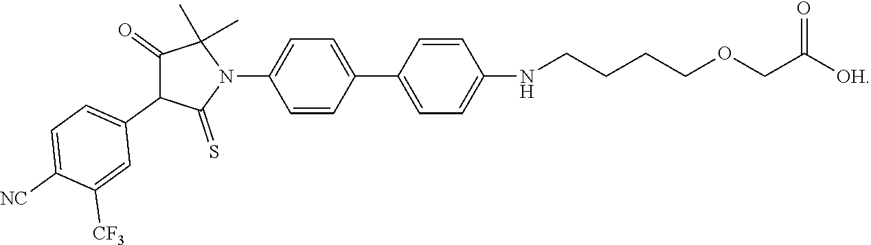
C1(=O)C(C2=CC=C([NC])C([CF3])=C2)C(=S)N(C2=CC=C(C3=CC=C(NCCCCOCC([OH])=O)C=C3)C=C2)C1(C)C
